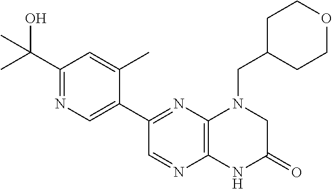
C12=C(N=C(C3=CN=C(C(O)(C)C)C=C3C)C=N1)N(CC1CCOCC1)CC(=O)N2
